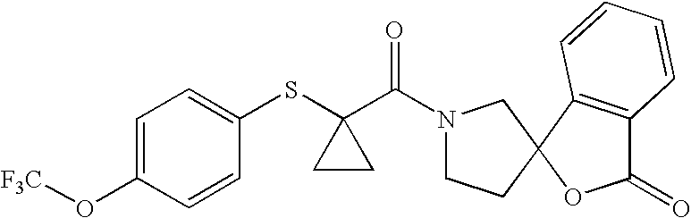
C1=C(O[F3C])C=CC(SC2(C(=O)N3CCC4(C3)OC(=O)C3=C4C=CC=C3)CC2)=C1
